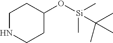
C1NCCC(O[Si](C(C)(C)C)(C)C)C1
